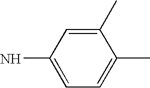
C1(C)=CC(N)=CC=C1C
